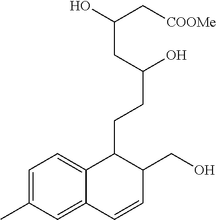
C1=C(C)C=C2C(=C1)C(CCC(O)CC(C[COOMe])O)C(CO)C=C2
